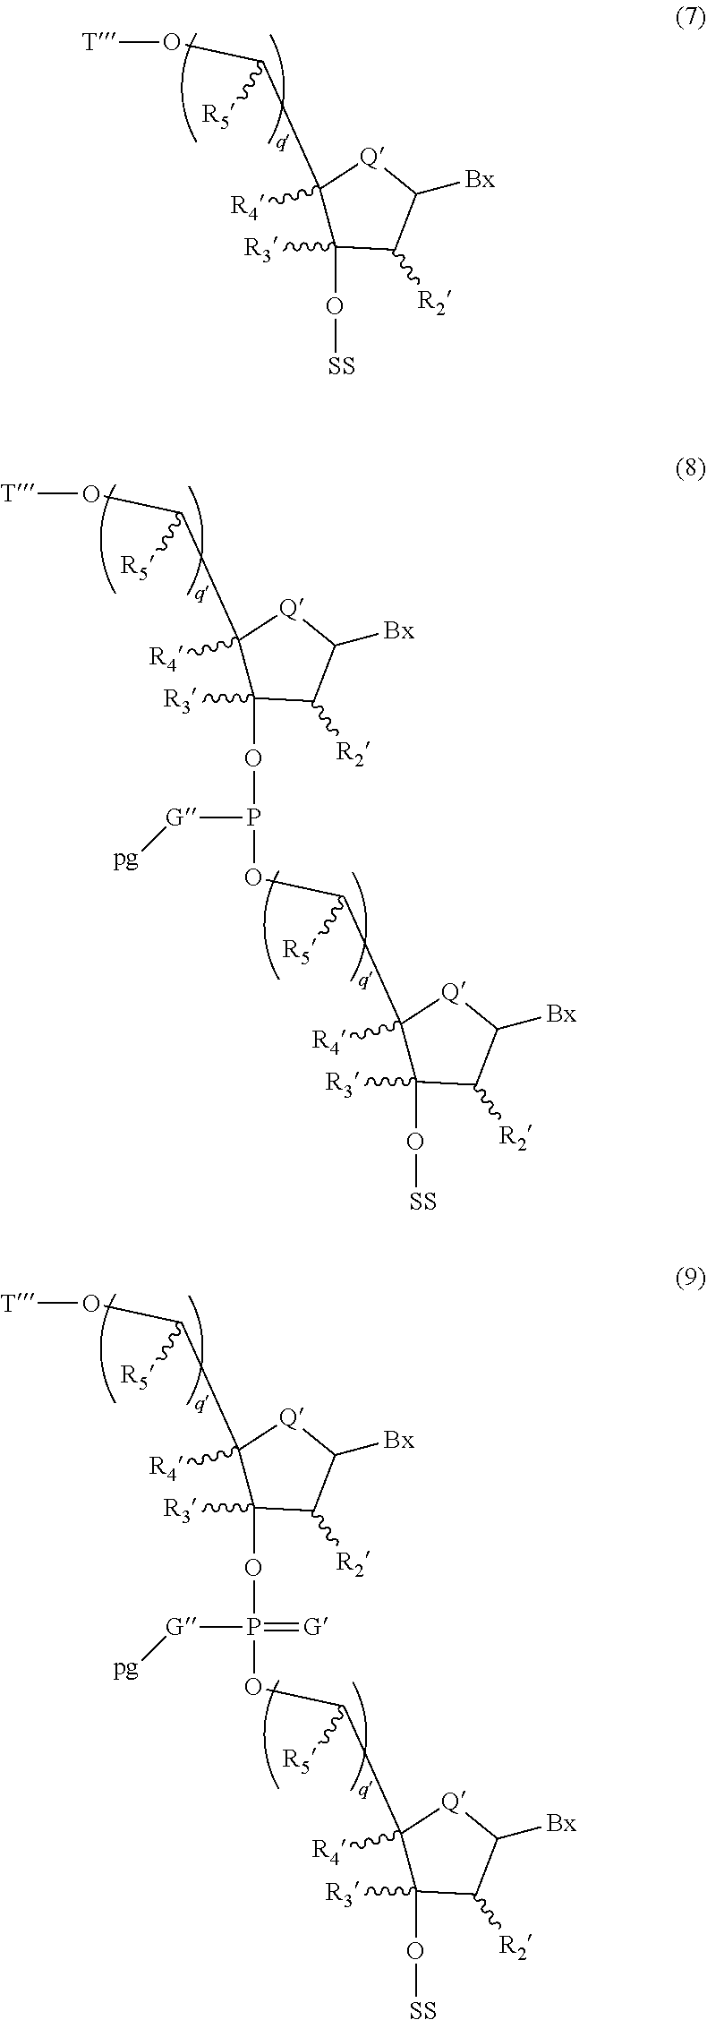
[T]OC(C1([R4])C(O[SS])([R3])C([R2])C([Bx])[Q]1)[R5].[T]OC(C1([R4])C(OP([G][pg])OC(C2([R4])C(O[SS])([R3])C([R2])C([Bx])[Q]2)[R5])([R3])C([R2])C([Bx])[Q]1)[R5].[T]OC(C1([R4])C(OP([G][pg])(OC(C2([R4])C(O[SS])([R3])C([R2])C([Bx])[Q]2)[R5])=[G])([R3])C([R2])C([Bx])[Q]1)[R5]
